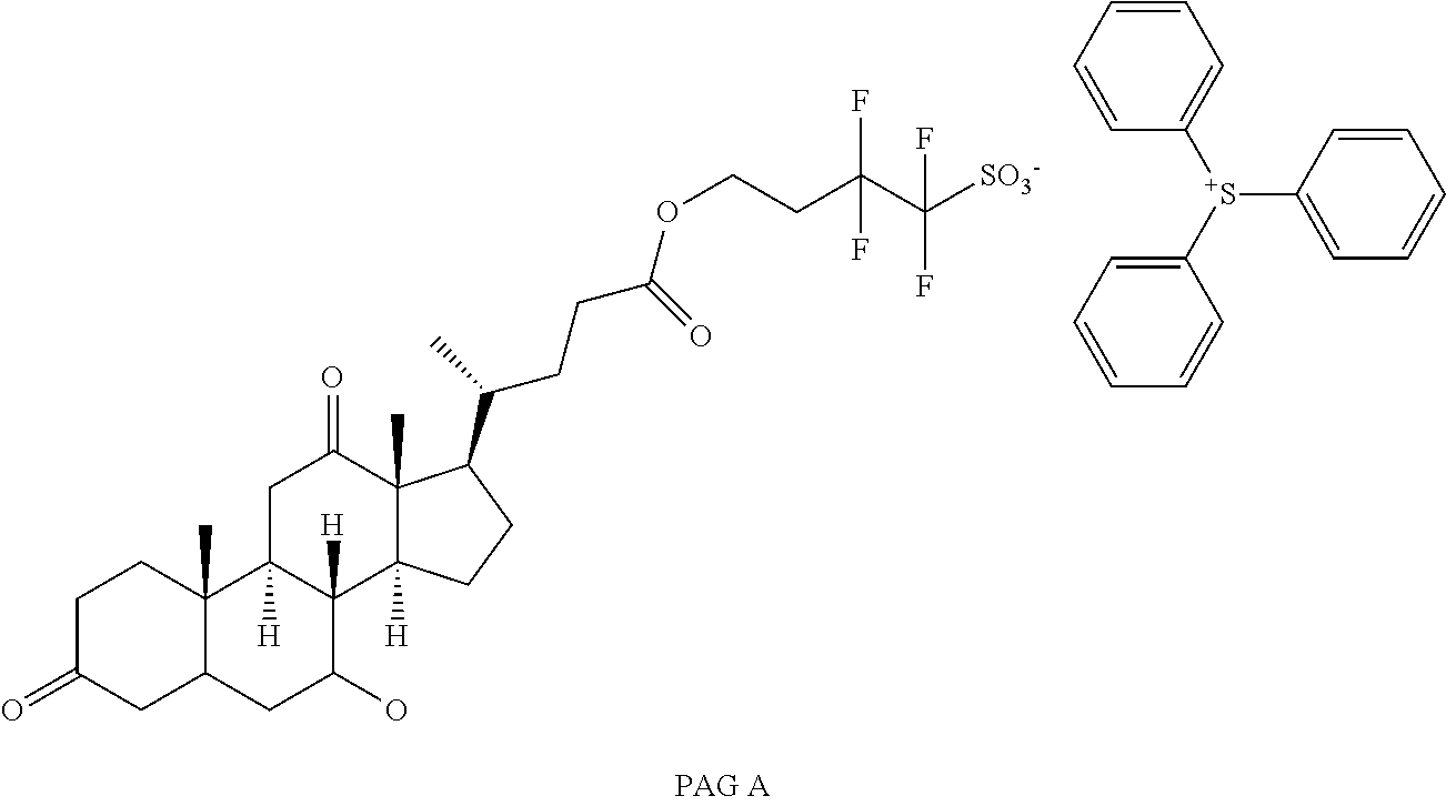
C1C(=O)CC2C(C)(C1)C1([H])C([H])(C(O)C2)C2([H])C(C)(C(=O)C1)C(C(CCC(OCCC(C([SO3-])(F)F)(F)F)=O)C)CC2.[S+](C1=CC=CC=C1)(C1=CC=CC=C1)C1=CC=CC=C1
